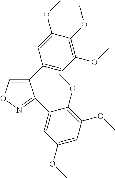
C1(C2=CC(OC)=C(OC)C(OC)=C2)=CON=C1C1=CC(OC)=CC(OC)=C1OC
